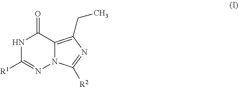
N1C([R1])=NN2C(=C(CC)N=C2[R2])C1=O
